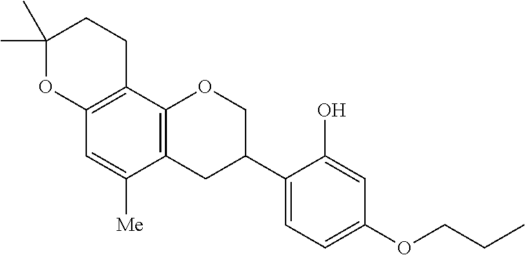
C1(C)(C)OC2=C(CC1)C1=C(C([Me])=C2)CC(C2=CC=C(OCCC)C=C2O)CO1
